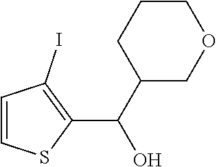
C1C(C(C2=C(I)C=CS2)O)COCC1
